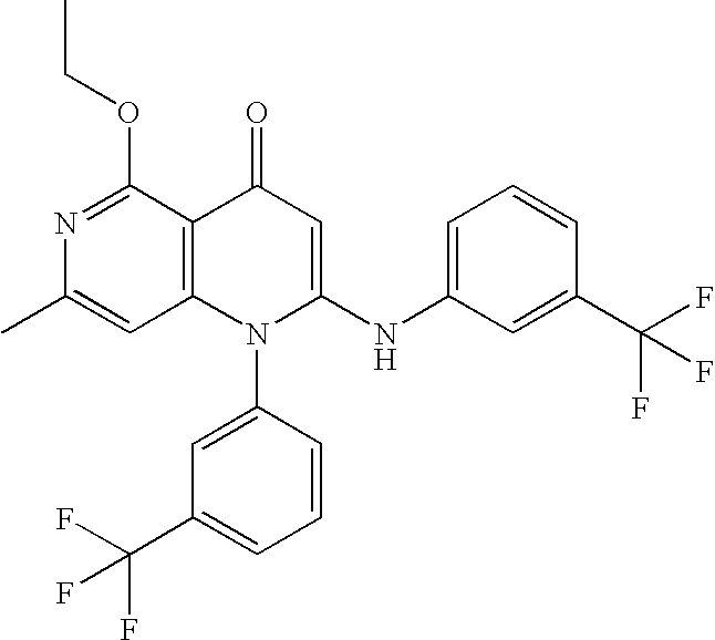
C1(C)=CC2=C(C(OCC)=N1)C(=O)C=C(NC1=CC=CC(C(F)(F)F)=C1)N2C1=CC(C(F)(F)F)=CC=C1
